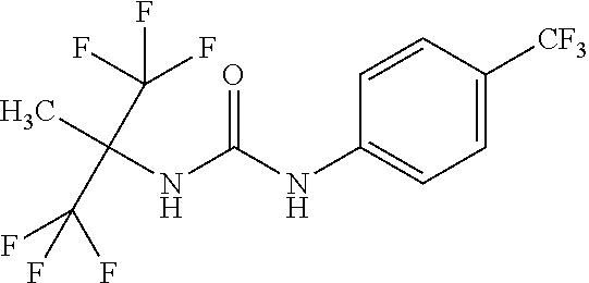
O=C(NC1=CC=C([CF3])C=C1)NC(C)(C(F)(F)F)C(F)(F)F
